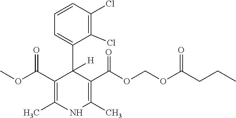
C1=CC(Cl)=C(Cl)C(C2([H])C(C(=O)OCOC(CCC)=O)=C(C)NC(C)=C2C(OC)=O)=C1
